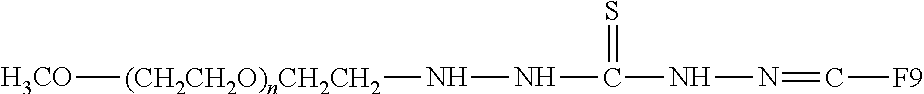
[(CH2CH2O)nCH2CH2](NNC(NN=C[F9])=S)[H3CO]
